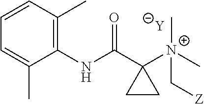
[Y].C1=C(C)C(NC(C2([N+](C[Z])(C)C)CC2)=O)=C(C)C=C1
